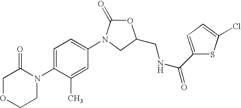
C1OCCN(C2=CC=C(N3C(=O)OC(CNC(C4=CC=C(Cl)S4)=O)C3)C=C2C)C1=O
